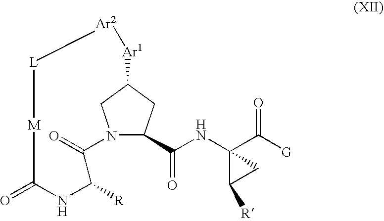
N12C(C(NC3(C([G])=O)C([R])C3)=O)CC(C1)[Ar1][Ar2][L][M]C(=O)NC([R])C2=O
